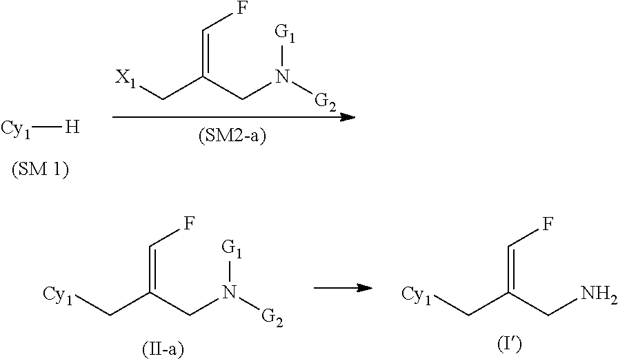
[Cy1][H].N([G1])([G2])CC(C[X1])=CF.N([G1])([G2])CC(C[Cy1])=CF.C(C(=CF)CN)[Cy1]
